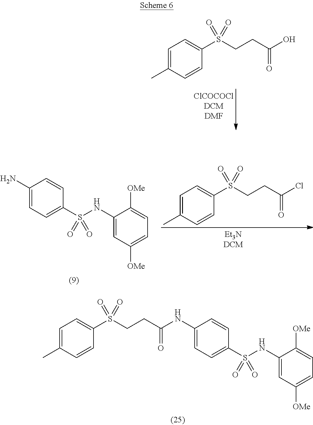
C1=C(C)C=CC(S(CCC(NC2=CC=C(S(NC3=CC([OMe])=CC=C3[OMe])(=O)=O)C=C2)=O)(=O)=O)=C1.C1=C(C)C=CC(S(CCC(O)=O)(=O)=O)=C1.C1(N)=CC=C(S(NC2=CC([OMe])=CC=C2[OMe])(=O)=O)C=C1.C1=C(C)C=CC(S(CCC(Cl)=O)(=O)=O)=C1
